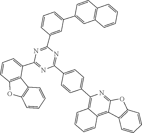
C1(C2=NC(C3=CC(C4=CC5=C(C=C4)C=CC=C5)=CC=C3)=NC(C3=CC=CC4=C3C3=C(C=CC=C3)O4)=N2)=CC=C(C2=C3C(=C4C5=C(OC4=N2)C=CC=C5)C=CC=C3)C=C1
